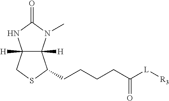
C12([H])C([H])(N(C)C(=O)N1)C(CCCCC([L][R3])=O)SC2
